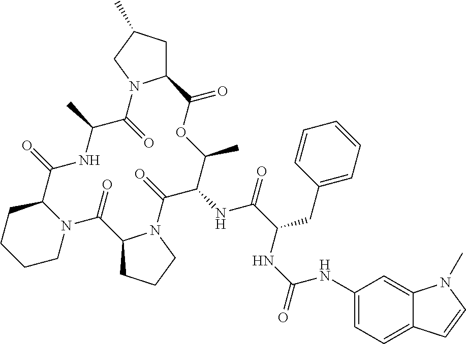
C1N2C(CCC1)C(=O)NC(C)C(=O)N1C(CC(C)C1)C(=O)OC(C)C(NC(=O)C(CC1=CC=CC=C1)NC(NC1=CC=C3C(=C1)N(C)C=C3)=O)C(=O)N1C(C2=O)CCC1
